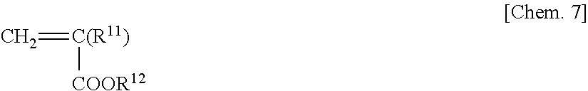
C=[C(R11)][COOR12]
